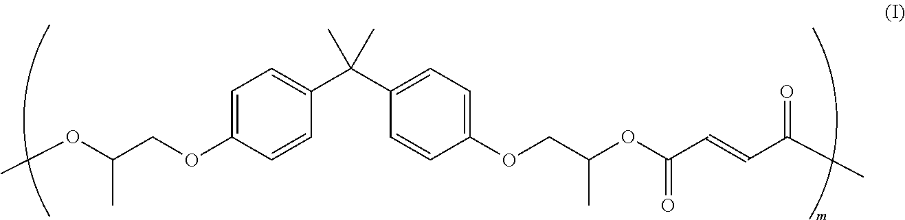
COC(COC1=CC=C(C(C2=CC=C(OCC(C)OC(C=CC(C)=O)=O)C=C2)(C)C)C=C1)C
